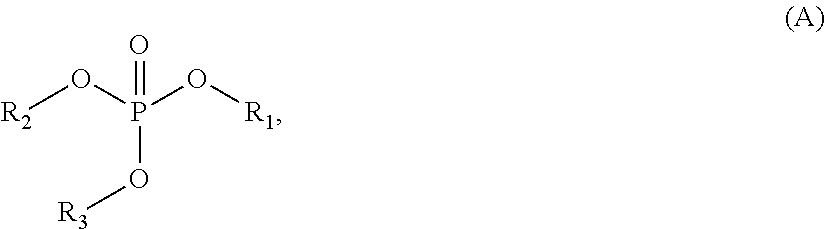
[R2]OP(O[R1])(O[R3])=O
